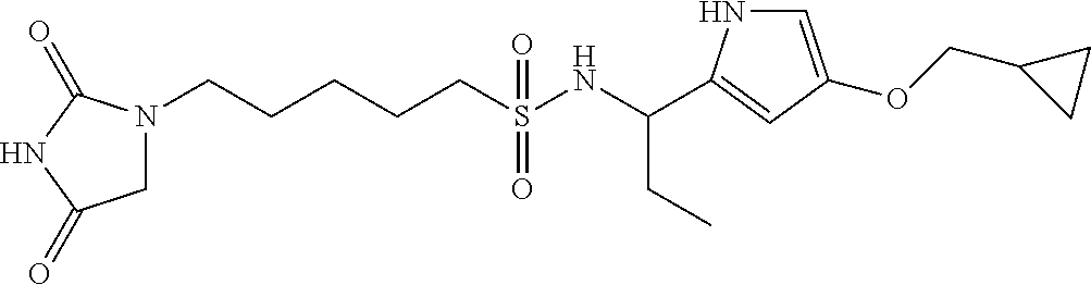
N1(CCCCCS(NC(CC)C2=CC(OCC3CC3)=CN2)(=O)=O)CC(=O)NC1=O
